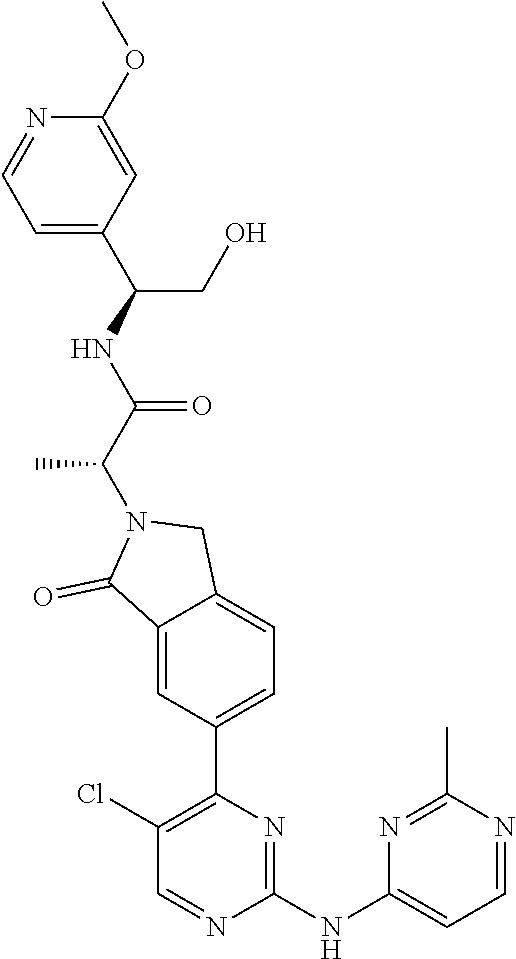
C1(OC)=CC(C(NC(C(C)N2C(=O)C3=CC(C4=C(Cl)C=NC(NC5=CC=NC(C)=N5)=N4)=CC=C3C2)=O)CO)=CC=N1
